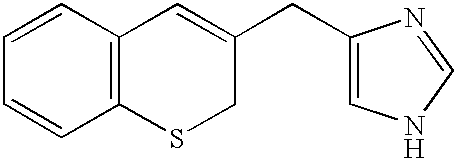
C12=C(SCC(CC3=CNC=N3)=C1)C=CC=C2
